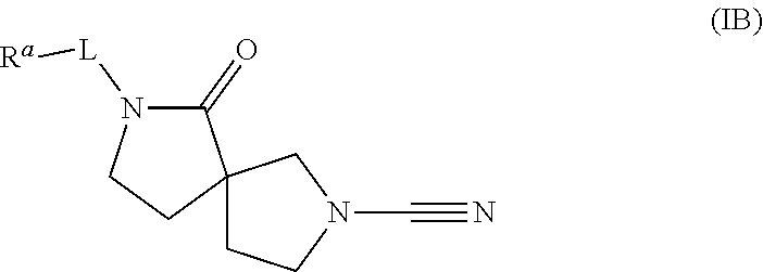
C1CN(C#N)CC12C(=O)N([L][Ra])CC2
